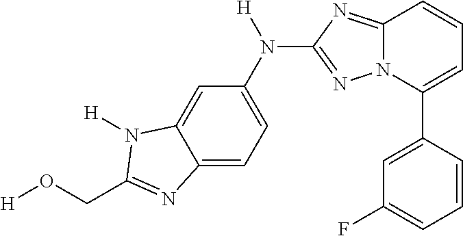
C1=C(C2=CC=CC3=NC(N(C4=CC=C5C(=C4)N([H])C(CO[H])=N5)[H])=NN23)C=CC=C1F
